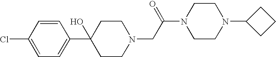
C1=CC(Cl)=CC=C1C1(O)CCN(CC(N2CCN(C3CCC3)CC2)=O)CC1
